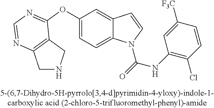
C1(OC2=NC=NC3=C2CNC3)=CC=C2C(=C1)C=CN2C(=O)NC1=C(Cl)C=CC([CF3])=C1
